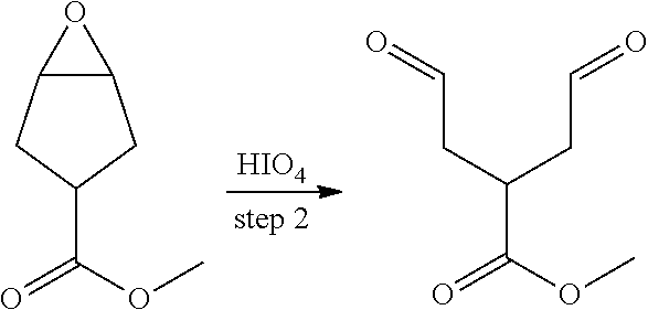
[HIO4].C12C(CC(C(OC)=O)C1)O2.C(C(OC)=O)(CC=O)CC=O
